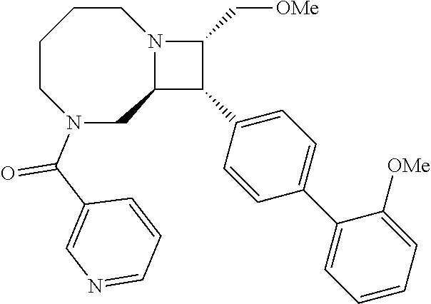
C1CCCN(C(C2=CN=CC=C2)=O)CC2N1C(C[OMe])C2C1=CC=C(C2=CC=CC=C2[OMe])C=C1
